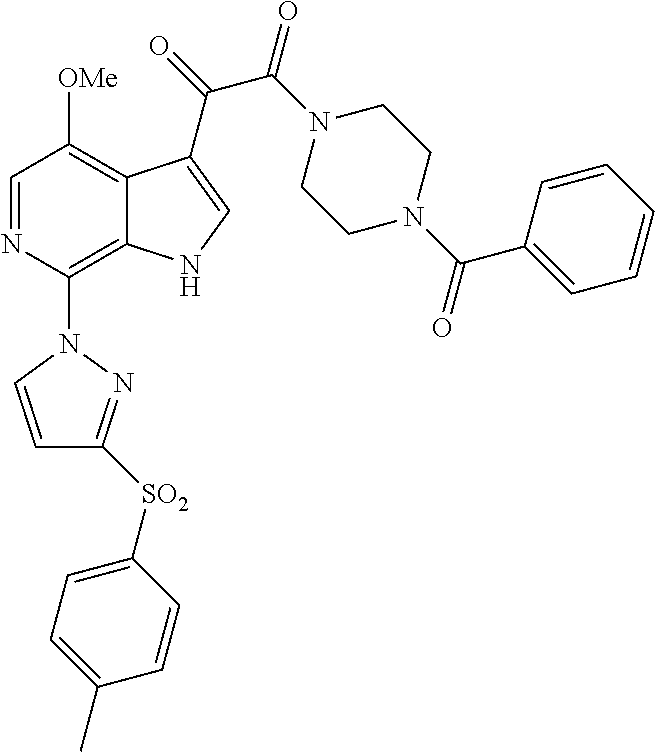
C1=NC(N2C=CC([SO2]C3=CC=C(C)C=C3)=N2)=C2C(=C1[OMe])C(C(=O)C(N1CCN(C(C3=CC=CC=C3)=O)CC1)=O)=CN2
